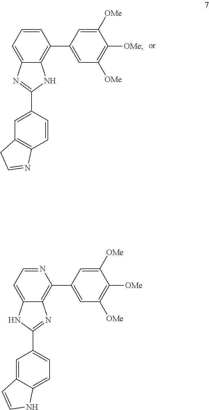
C12=CC=CC(C3=CC([OMe])=C([OMe])C([OMe])=C3)=C1NC(C1=CC3=C(C=C1)N=CC3)=N2.C12=CC=NC(C3=CC([OMe])=C([OMe])C([OMe])=C3)=C1N=C(C1=CC=C3C(=C1)C=CN3)N2
